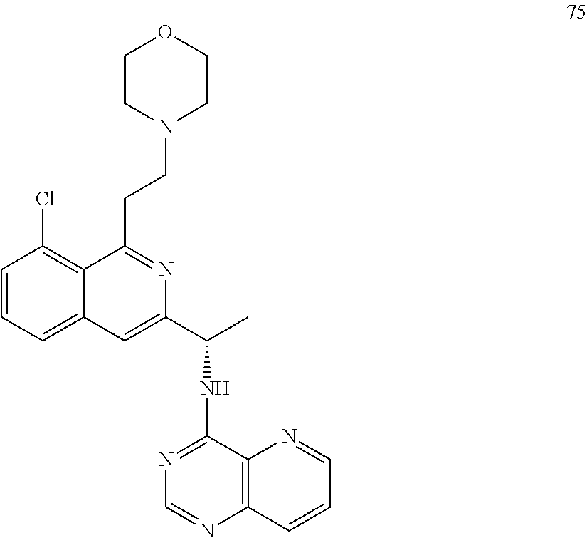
C1=CC=C2C(=C1Cl)C(CCN1CCOCC1)=NC(C(C)NC1=NC=NC3=C1N=CC=C3)=C2
